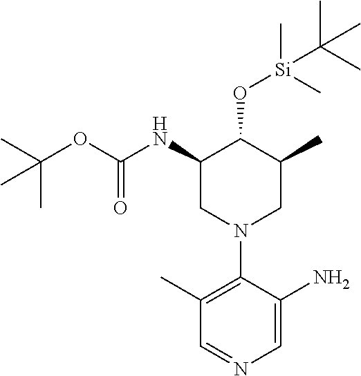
C1(C)=C(N2CC(C)C(O[Si](C)(C)C(C)(C)C)C(NC(OC(C)(C)C)=O)C2)C(N)=CN=C1
